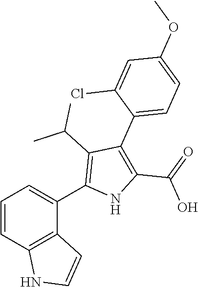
C1=CC2=C(C(C3=C(C(C)C)C(C4=CC=C(OC)C=C4Cl)=C(C(=O)O)N3)=C1)C=CN2
